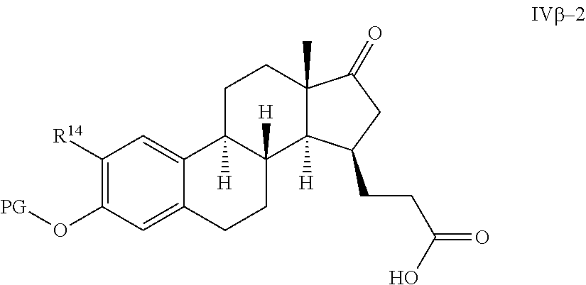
C1([R14])=C(O[PG])C=C2C(=C1)C1([H])C([H])(CC2)C2([H])C(C)(CC1)C(=O)CC2CCC(=O)O
